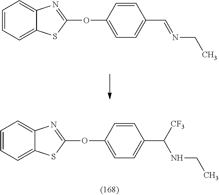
CCNC(C1=CC=C(OC2=NC3=CC=CC=C3S2)C=C1)[CF3].CCN=CC1=CC=C(OC2=NC3=CC=CC=C3S2)C=C1
